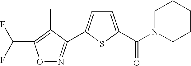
C1=C(C(N2CCCCC2)=O)SC(C2=NOC(C(F)F)=C2C)=C1
